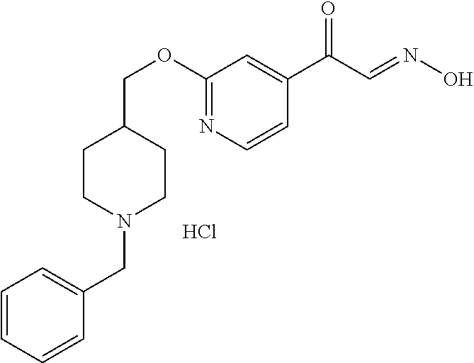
C1=CC=CC(CN2CCC(COC3=NC=CC(C(C=NO)=O)=C3)CC2)=C1.Cl
